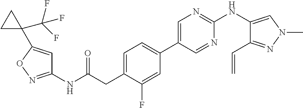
C1(NC(=O)CC2=CC=C(C3=CN=C(NC4=CN(C)N=C4C=C)N=C3)C=C2F)=NOC(C2(C(F)(F)F)CC2)=C1
